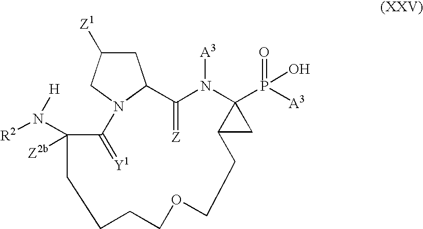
C1C([Z1])CN2C1C(=[Z])N([A3])C1(P(=O)([A3])O)C(C1)CCOCCCCC([Z2b])(N([R2])[H])C2=[Y1]
